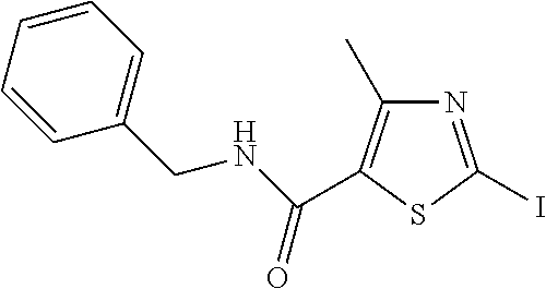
N1=C(I)SC(C(NCC2=CC=CC=C2)=O)=C1C
